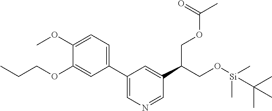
O(CC(C1=CC(C2=CC=C(OC)C(OCCC)=C2)=CN=C1)CO[Si](C(C)(C)C)(C)C)C(C)=O
